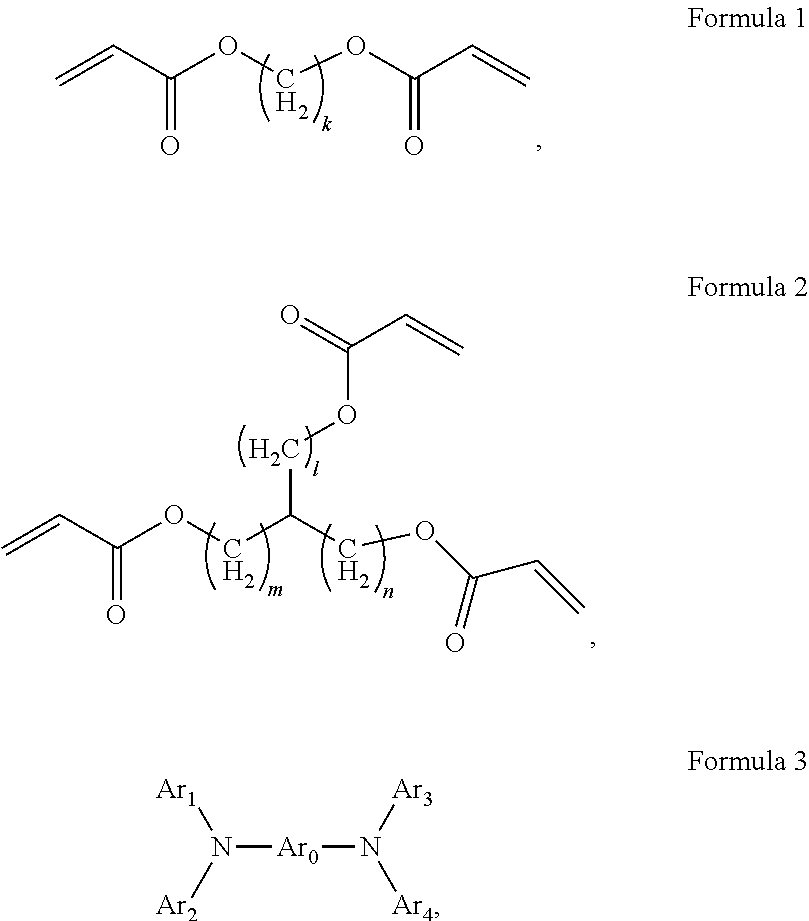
C=CC(OCC(COC(C=C)=O)COC(=O)C=C)=O.C=CC(OCOC(C=C)=O)=O.N([Ar0]N([Ar3])[Ar4])([Ar2])[Ar1]
